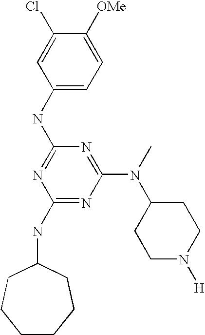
C1(NC2=NC(NC3CCCCCC3)=NC(N(C3CCN([H])CC3)C)=N2)=CC=C([OMe])C(Cl)=C1
